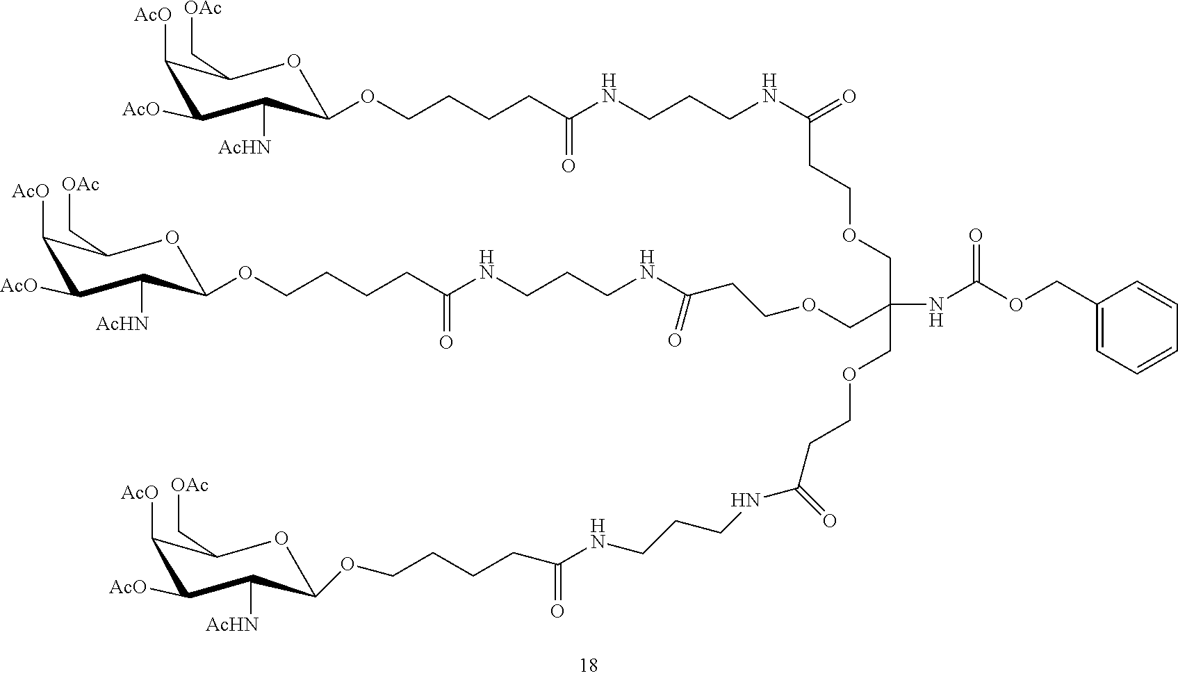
C(NC(OCC1=CC=CC=C1)=O)(COCCC(=O)NCCCNC(CCCCOC1OC(C[OAc])C([AcO])C([AcO])C1[AcHN])=O)(COCCC(=O)NCCCNC(CCCCOC1OC(C[OAc])C([AcO])C([AcO])C1[AcHN])=O)COCCC(NCCCNC(CCCCOC1OC(C[OAc])C([AcO])C([AcO])C1[AcHN])=O)=O
